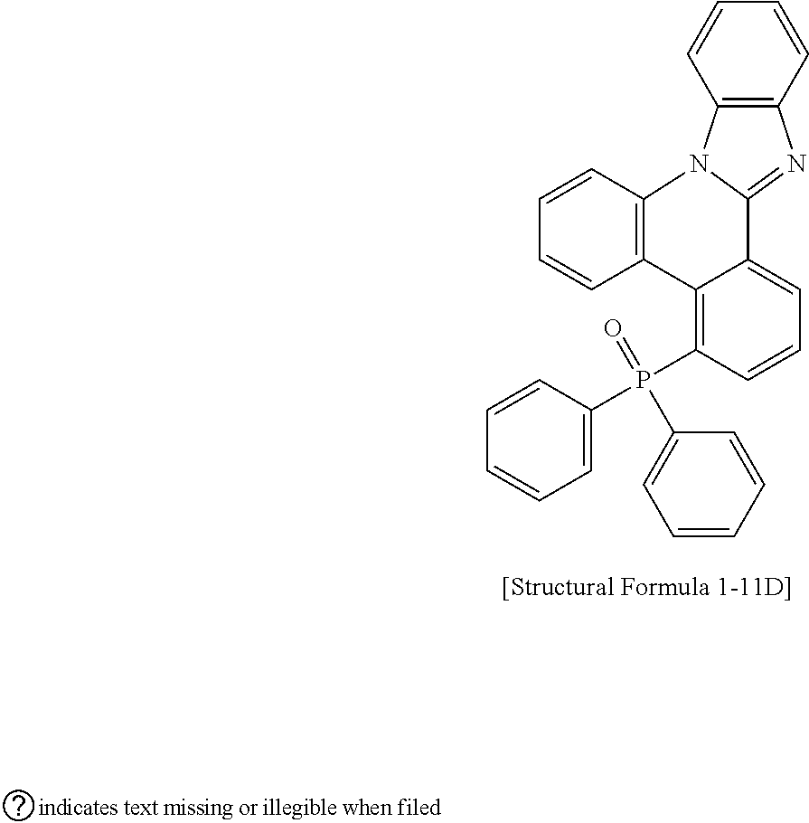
C1=CC2=C(C=C1)N=C1N2C2=C(C=CC=C2)C2=C(P(C3=CC=CC=C3)(=O)C3=CC=CC=C3)C=CC=C12
